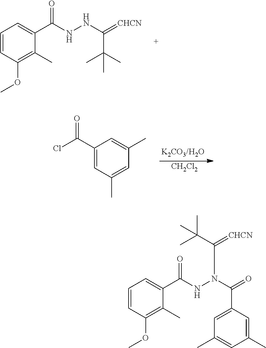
C1=CC(OC)=C(C)C(C(NNC(=[CHCN])C(C)(C)C)=O)=C1.C1(C(Cl)=O)=CC(C)=CC(C)=C1.[CH2Cl2].C1=CC(OC)=C(C)C(C(NN(C(=O)C2=CC(C)=CC(C)=C2)C(C(C)(C)C)=[CHCN])=O)=C1
